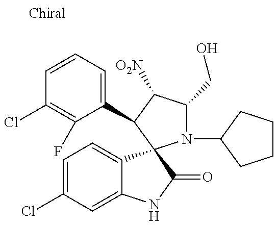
C1=CC=C(C2C([O2N])C(CO)N(C3CCCC3)C23C2=CC=C(Cl)C=C2NC3=O)C(F)=C1Cl
